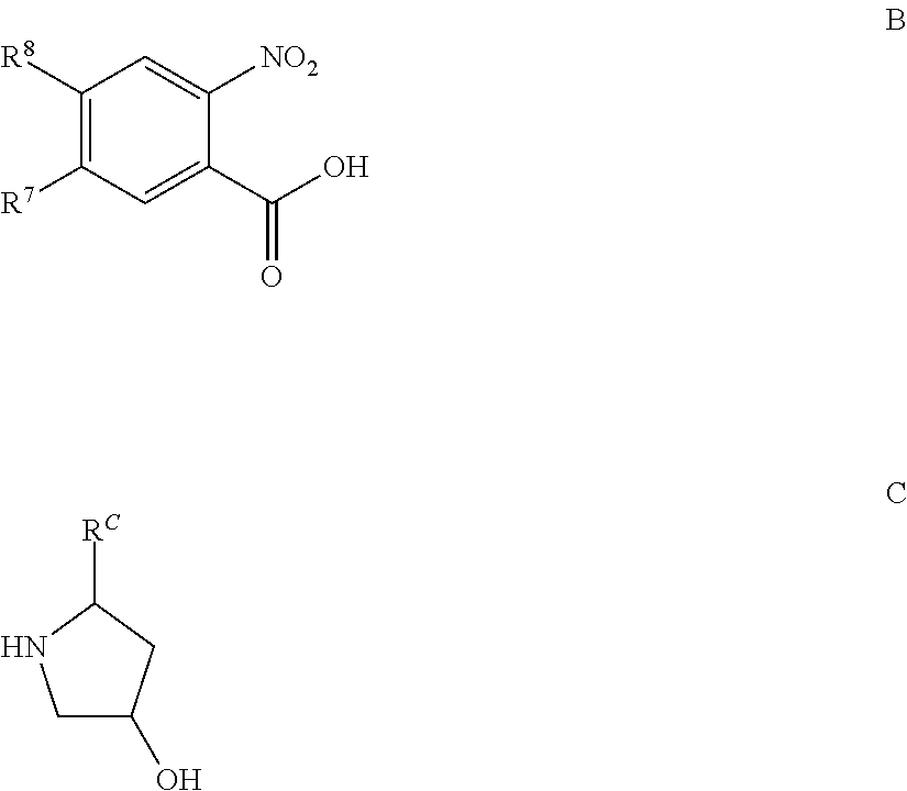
C1([R8])=C([R7])C=C(C(O)=O)C([NO2])=C1.C1C(O)CC([RC])N1
